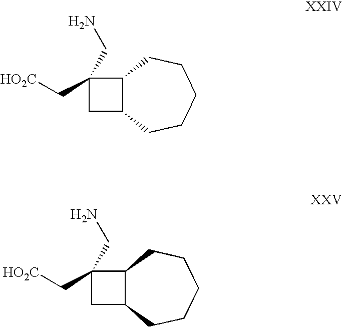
C1(CN)(C[HO2C])CC2C1CCCCC2.C1(CN)(C[HO2C])CC2C1CCCCC2
